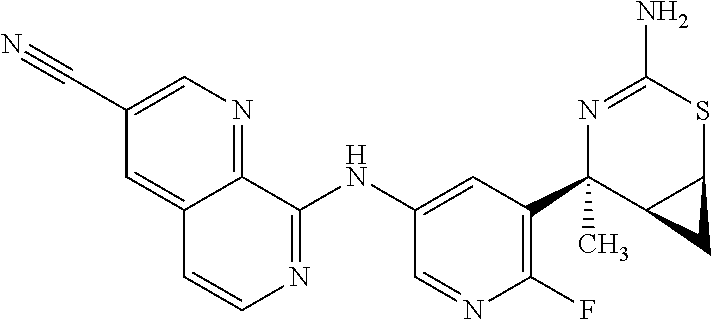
N1=C(N)SC2C(C1(C1=C(F)N=CC(NC3=NC=CC4=CC(C#N)=CN=C34)=C1)C)C2
